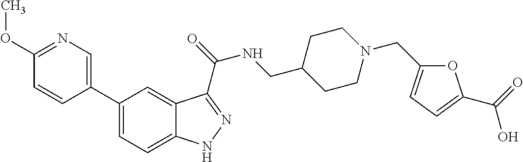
C1(C2=CN=C(OC)C=C2)=CC=C2C(=C1)C(C(=O)NCC1CCN(CC3=CC=C(C(O)=O)O3)CC1)=NN2
